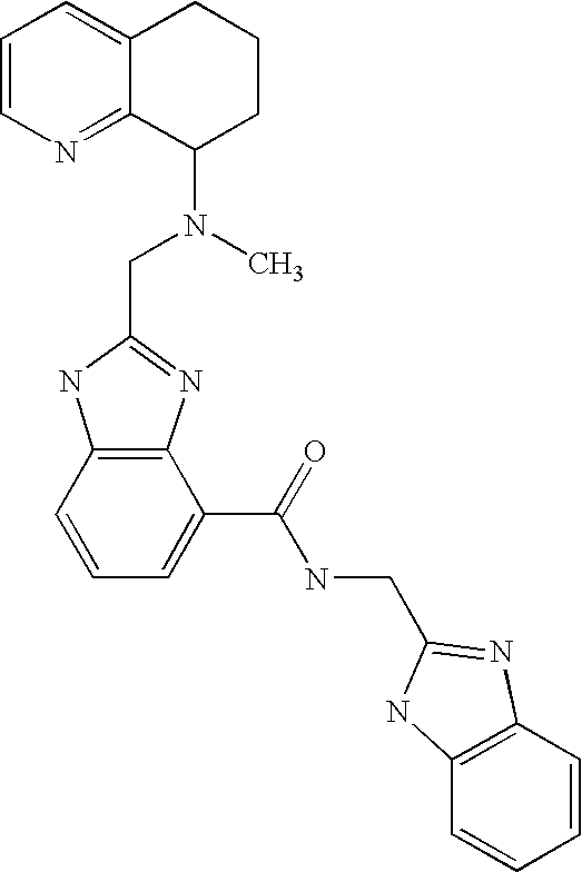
C12=C(C=CC=C1C(=O)NCC1=NC3=C(C=CC=C3)N1)NC(CN(C)C1CCCC3=CC=CN=C13)=N2
